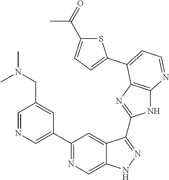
C1=NC=C(C2=NC=C3C(=C2)C(C2=NC4=C(N2)N=CC=C4C2=CC=C(C(=O)C)S2)=NN3)C=C1CN(C)C
